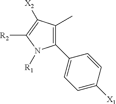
C1(C2=CC=C([X1])C=C2)=C(C)C([X2])=C([R2])N1[R1]
